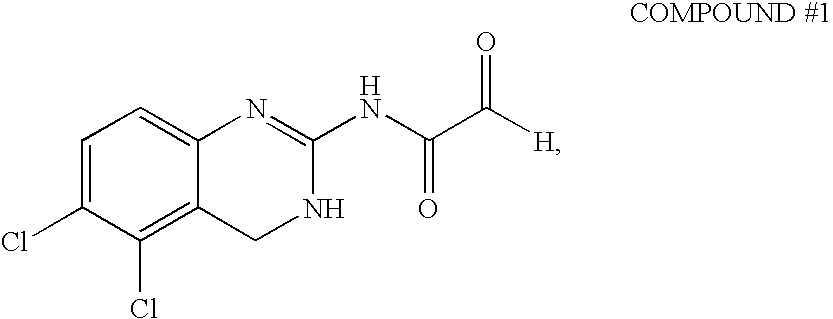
C1=C(Cl)C(Cl)=C2C(=C1)N=C(NC(=O)C([H])=O)NC2
